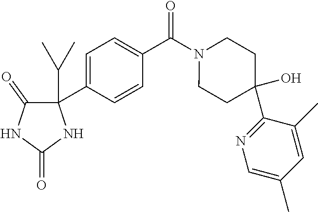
C1=C(C2(C(C)C)C(=O)NC(=O)N2)C=CC(C(N2CCC(O)(C3=NC=C(C)C=C3C)CC2)=O)=C1
